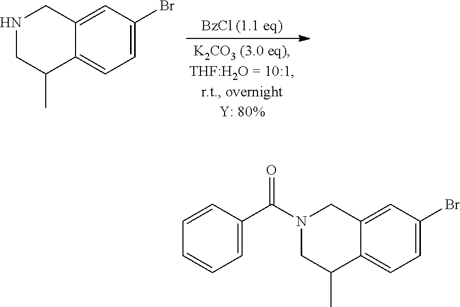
C1=C(Br)C=C2C(=C1)C(C)CNC2.C1=C(Br)C=C2C(=C1)C(C)CN(C(C1=CC=CC=C1)=O)C2
